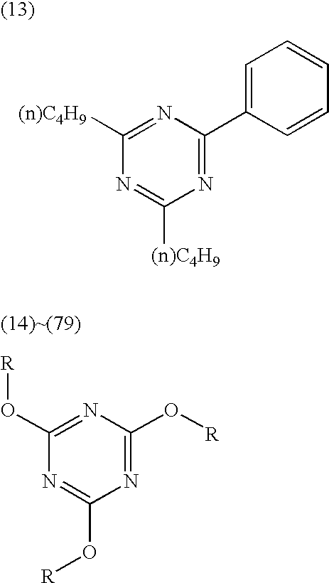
C1([(n)C4H9])=NC(C2=CC=CC=C2)=NC([(n)C4H9])=N1.C1(O[R])=NC(O[R])=NC(O[R])=N1
